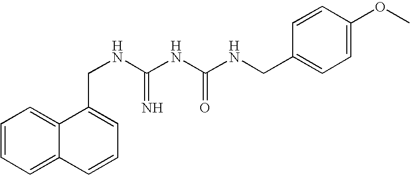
C1=CC=C2C(=C1)C(CNC(NC(NCC1=CC=C(OC)C=C1)=O)=N)=CC=C2
